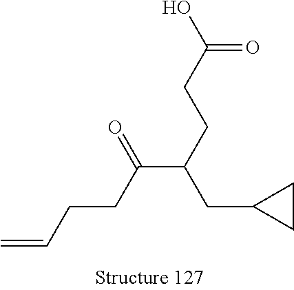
OC(CCC(C(=O)CCC=C)CC1CC1)=O
